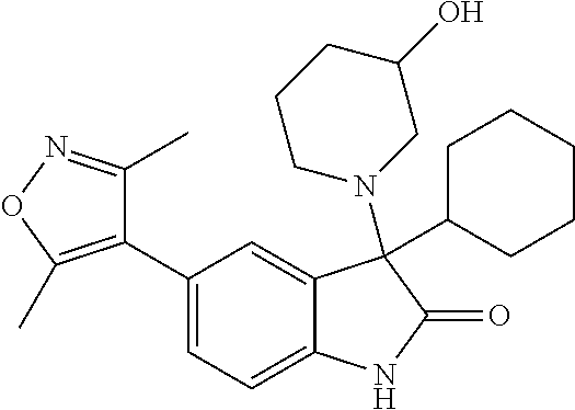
C1=C(C2=C(C)ON=C2C)C=C2C(=C1)NC(=O)C2(C1CCCCC1)N1CCCC(O)C1
